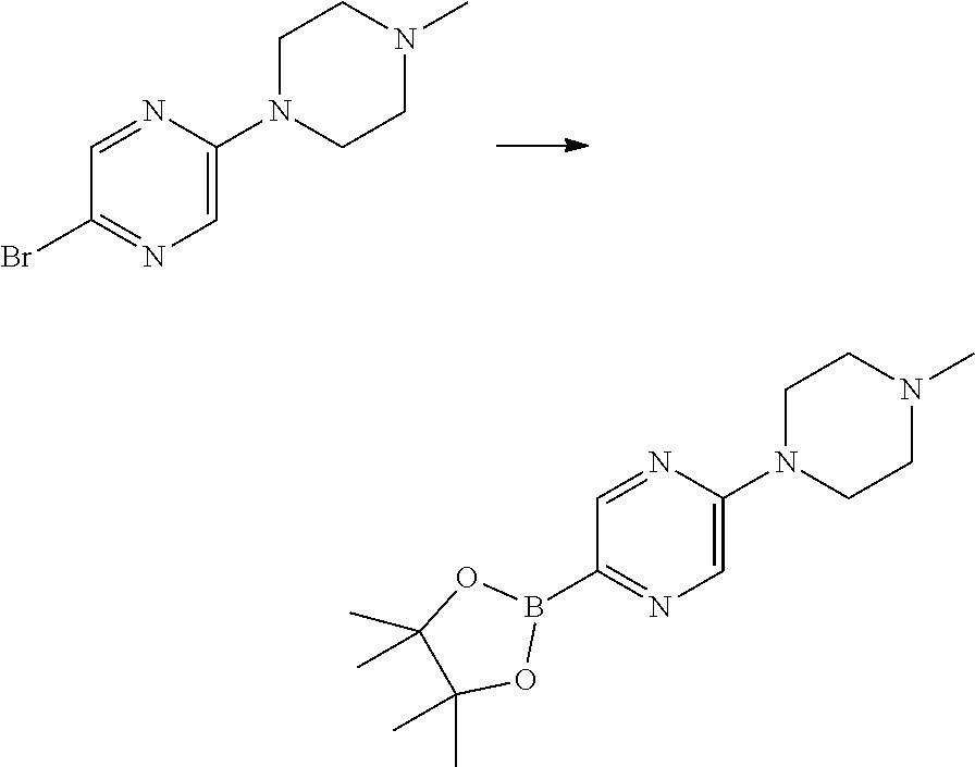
C1N(C2=CN=C(Br)C=N2)CCN(C)C1.C1N(C2=CN=C(B3OC(C)(C)C(C)(C)O3)C=N2)CCN(C)C1
